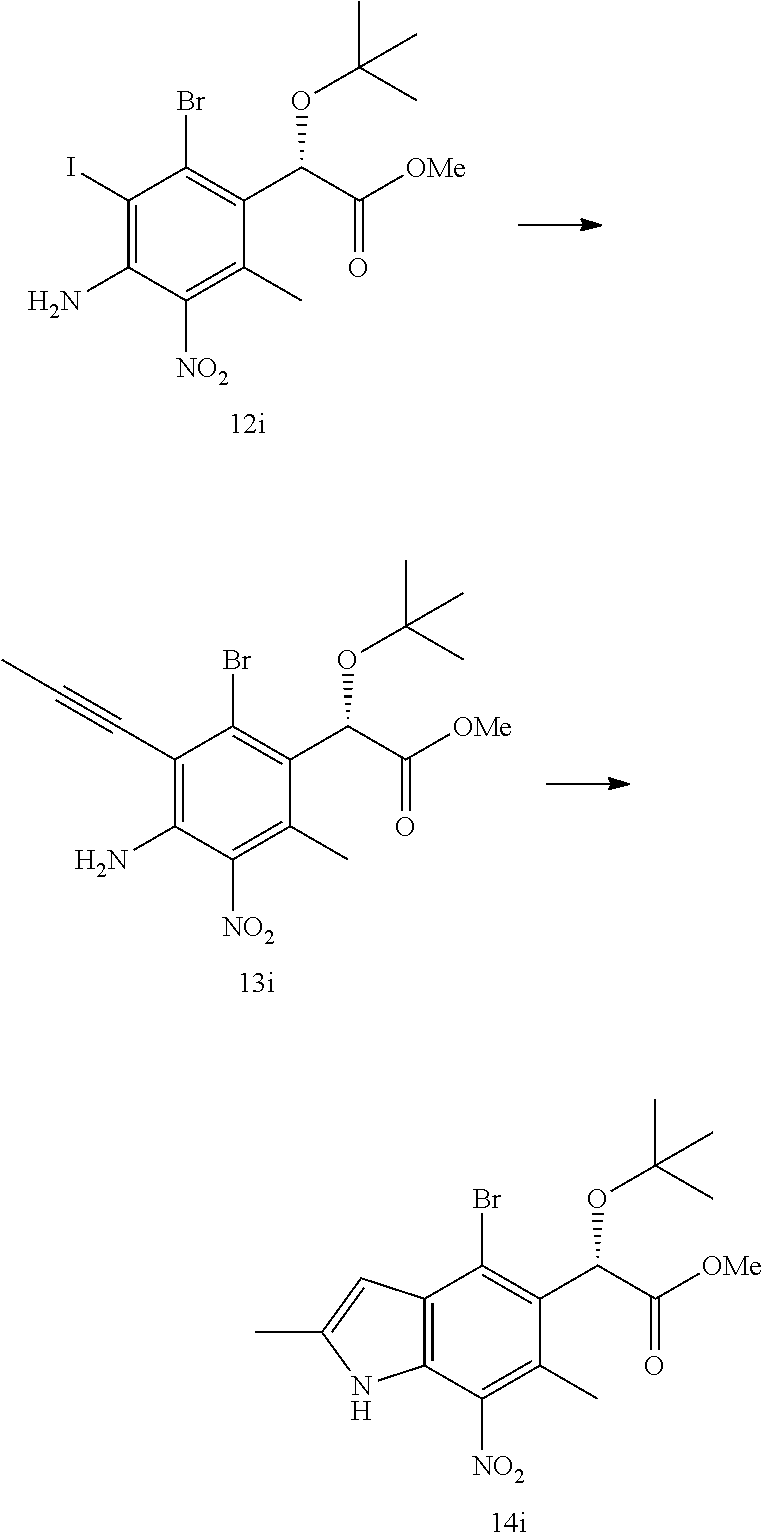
C1(I)=C(N)C([NO2])=C(C)C(C(C([OMe])=O)OC(C)(C)C)=C1Br.C1(C#CC)=C(N)C([NO2])=C(C)C(C(C([OMe])=O)OC(C)(C)C)=C1Br.C12=C(C([NO2])=C(C)C(C(C([OMe])=O)OC(C)(C)C)=C1Br)NC(C)=C2
